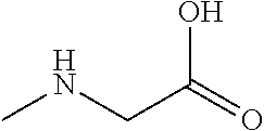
CNCC(=O)O
